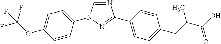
C1=NC(C2=CC=C(CC(C)C(O)=O)C=C2)=NN1C1=CC=C(OC(F)(F)F)C=C1
